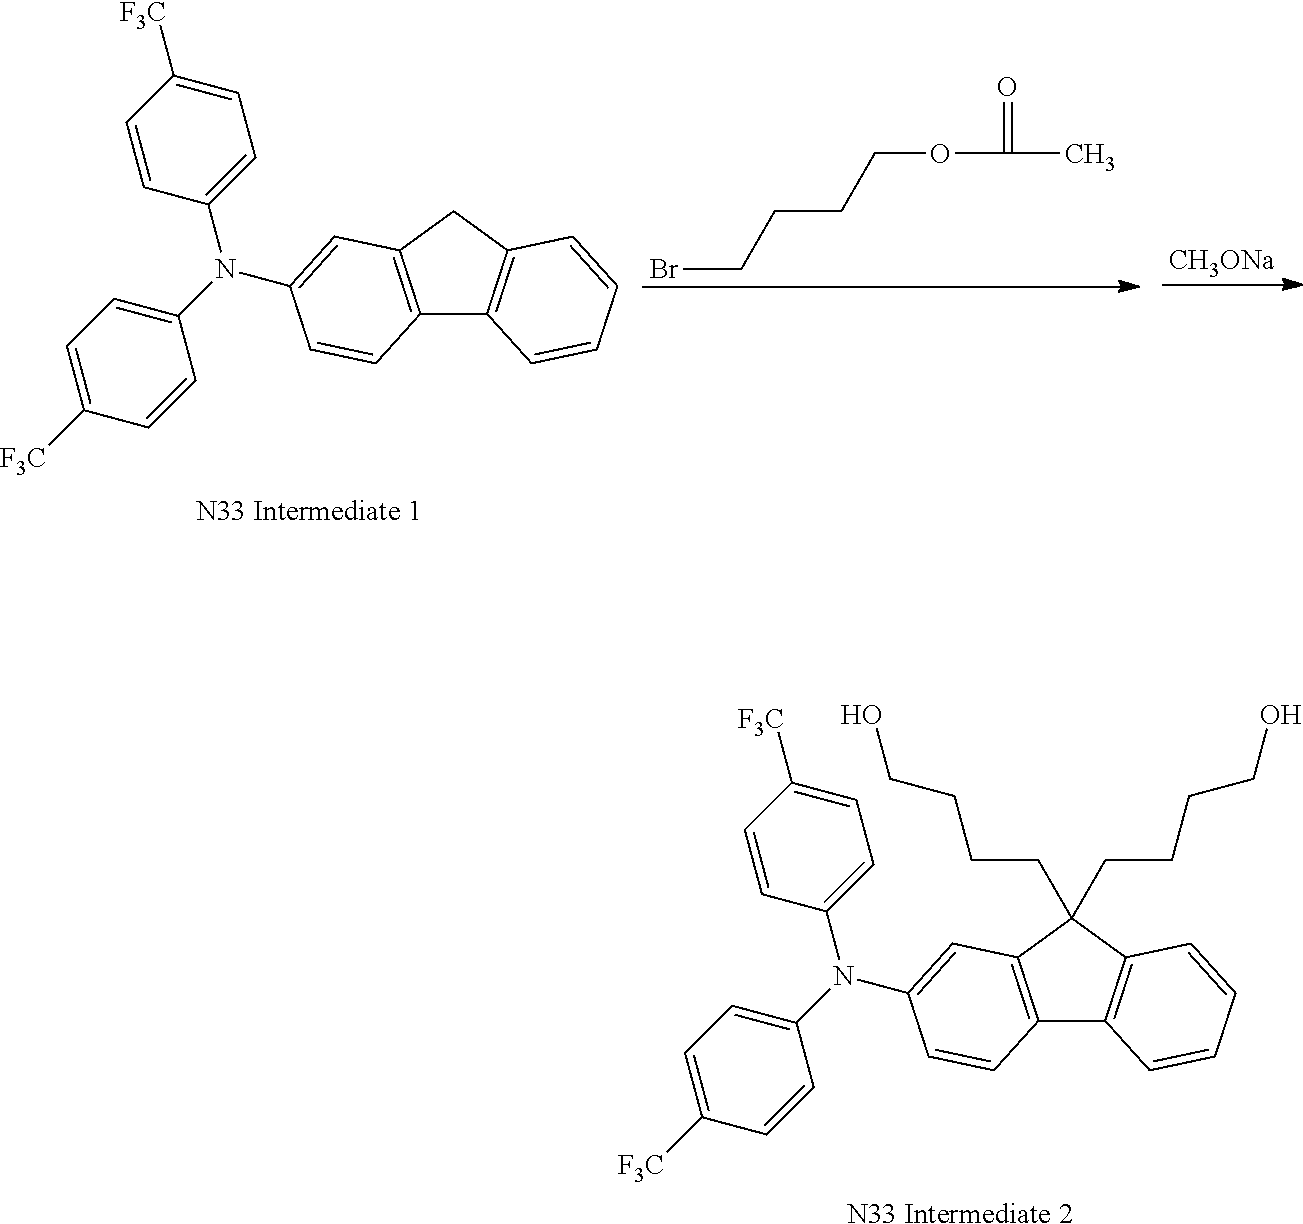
C1([F3C])=CC=C(N(C2=CC=C([F3C])C=C2)C2=CC3=C(C4=C(C3(CCCCO)CCCCO)C=CC=C4)C=C2)C=C1.[N33 Intermediate 2].BrCCCCOC(C)=O.[CH3ONa].C1([F3C])=CC=C(N(C2=CC=C([F3C])C=C2)C2=CC3=C(C4=C(C3)C=CC=C4)C=C2)C=C1
